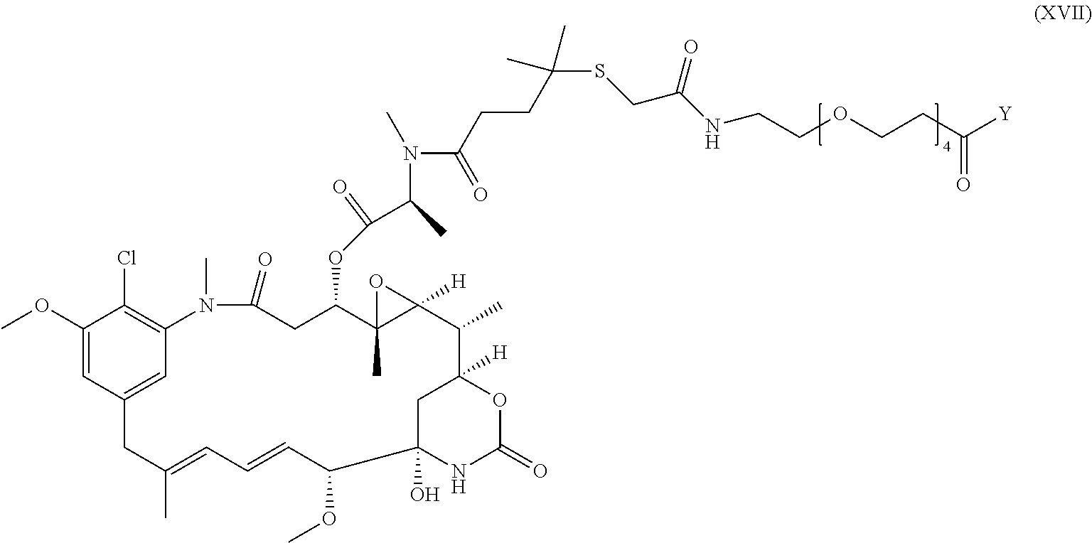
C1(OC)=CC2=CC(=C1Cl)N(C)C(=O)CC(OC(C(C)N(C(CCC(SCC(=O)NCCOCCC([Y])=O)(C)C)=O)C)=O)C1(C)C([H])(C(C)C3([H])CC(O)(C(OC)C=CC=C(C)C2)NC(=O)O3)O1
